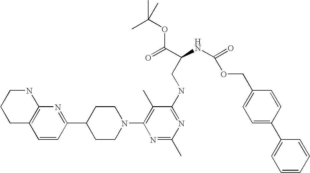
C1=CC(C2CCN(C3=C(C)C(NCC(NC(=O)OCC4=CC=C(C5=CC=CC=C5)C=C4)C(=O)OC(C)(C)C)=NC(C)=N3)CC2)=NC2=C1CCCN2
